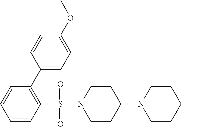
C1=CC=CC(S(N2CCC(N3CCC(C)CC3)CC2)(=O)=O)=C1C1=CC=C(OC)C=C1
